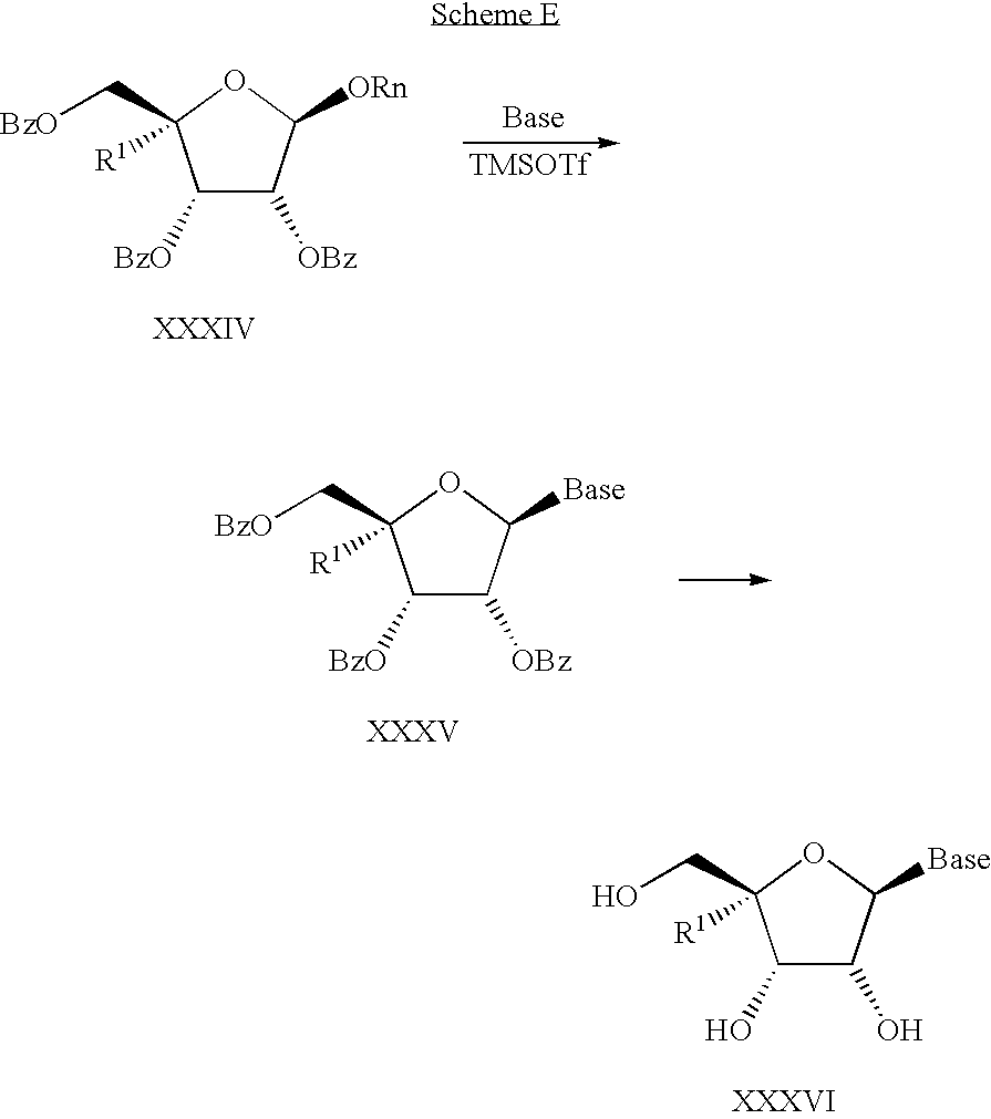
C1([BzO])C([OBz])C([ORn])OC1(C[BzO])[R1].[TMSOTf].C1([BzO])C([OBz])C([Base])OC1(C[BzO])[R1].C1(O)C(O)C([Base])OC1(CO)[R1]
